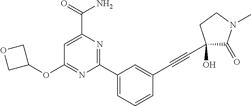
C1(OC2=NC(C3=CC=CC(C#CC4(O)C(=O)N(C)CC4)=C3)=NC(C(=O)N)=C2)COC1
